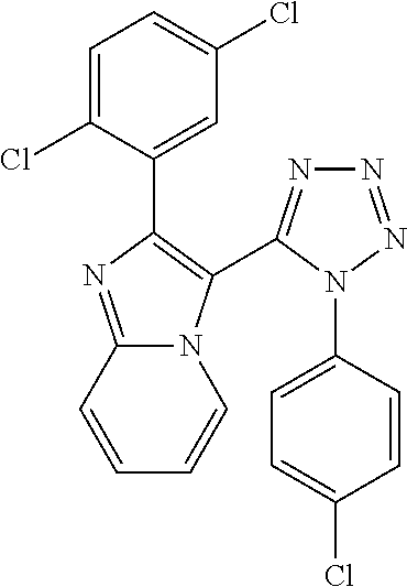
C1=C(Cl)C(C2=C(C3=NN=NN3C3=CC=C(Cl)C=C3)N3C(=N2)C=CC=C3)=CC(Cl)=C1
